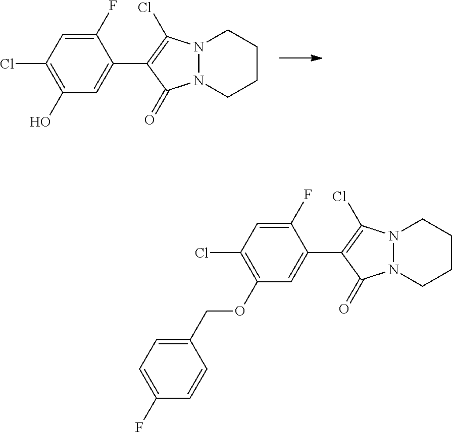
C1(O)=C(Cl)C=C(F)C(C2=C(Cl)N3N(C2=O)CCCC3)=C1.C1(OCC2=CC=C(F)C=C2)=C(Cl)C=C(F)C(C2=C(Cl)N3N(C2=O)CCCC3)=C1
